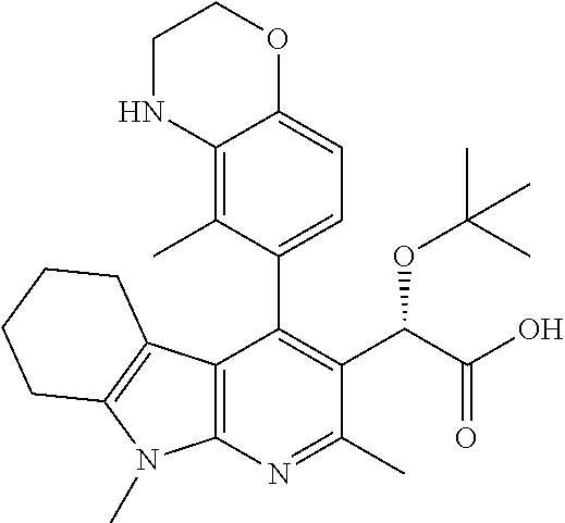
C12=C(N=C(C)C(C(C(O)=O)OC(C)(C)C)=C1C1=CC=C3C(=C1C)NCCO3)N(C)C1=C2CCCC1
